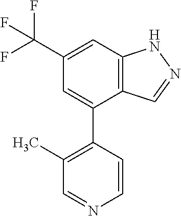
C12=C(C=C(C(F)(F)F)C=C1C1=C(C)C=NC=C1)NN=C2
